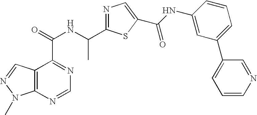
C12=C(N=CN=C1C(=O)NC(C1=NC=C(C(NC3=CC(C4=CC=CN=C4)=CC=C3)=O)S1)C)N(C)N=C2
